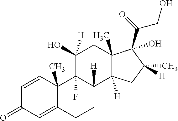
C1(O)([H])C2(F)C([H])(C3([H])C(C)(C1)C(C(=O)CO)(O)C([H])(C)C3)CCC1=CC(=O)C=CC21C
